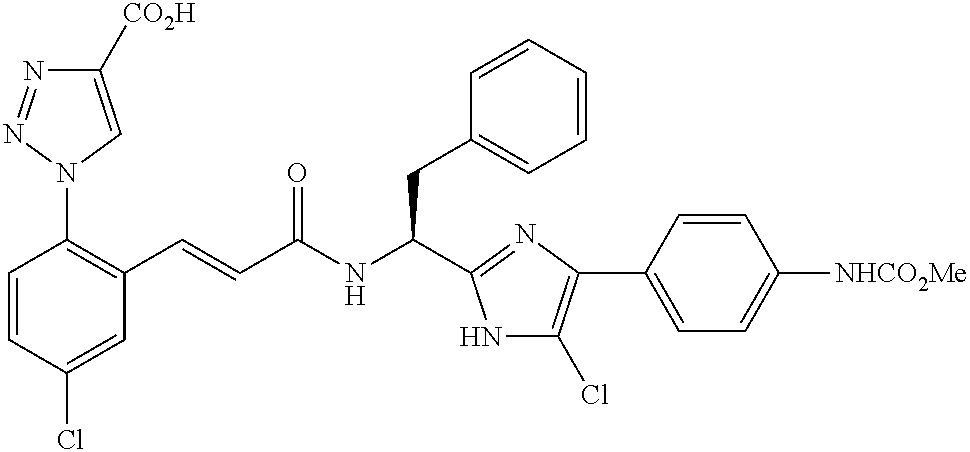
C1=CC(Cl)=CC(C=CC(NC(CC2=CC=CC=C2)C2=NC(C3=CC=C([NHCO2Me])C=C3)=C(Cl)N2)=O)=C1N1C=C([CO2H])N=N1
